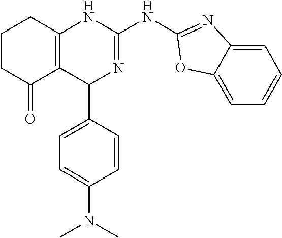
C1CC(=O)C2=C(C1)NC(NC1=NC3=CC=CC=C3O1)=NC2C1=CC=C(N(C)C)C=C1
